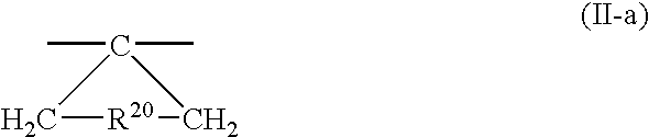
C1[R20]CC1(C)C
